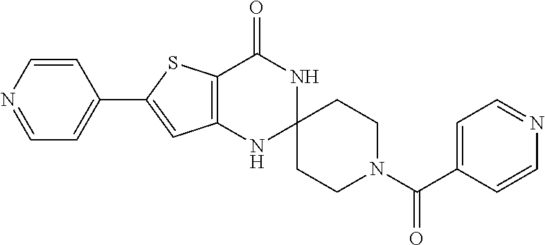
C1=CN=CC=C1C1=CC2=C(S1)C(=O)NC1(N2)CCN(C(C2=CC=NC=C2)=O)CC1
